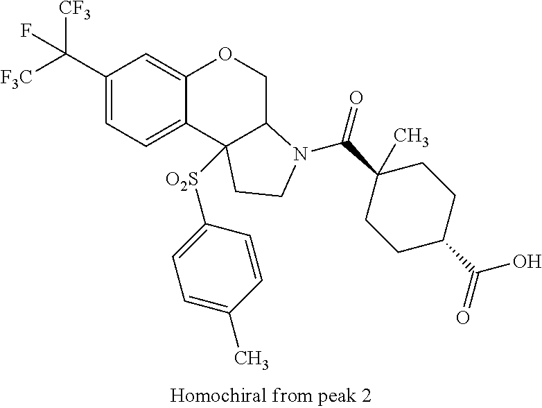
C1(C([F3C])([CF3])F)=CC=C2C(=C1)OCC1C2([O2S]C2=CC=C(C)C=C2)CCN1C(C1(C)CCC(C(=O)O)CC1)=O
